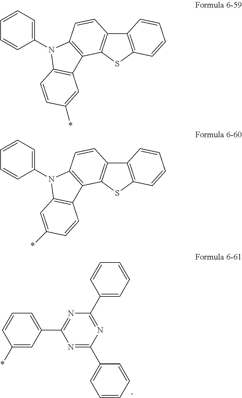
C1(*)=CC(C2=NC(C3=CC=CC=C3)=NC(C3=CC=CC=C3)=N2)=CC=C1.C1(N2C3=C(C4=C(C5=C(S4)C=CC=C5)C=C3)C3=C2C=CC(*)=C3)=CC=CC=C1.C1(N2C3=C(C4=C(C5=C(S4)C=CC=C5)C=C3)C3=C2C=C(*)C=C3)=CC=CC=C1
